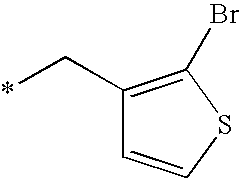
C1(C*)=C(Br)SC=C1
